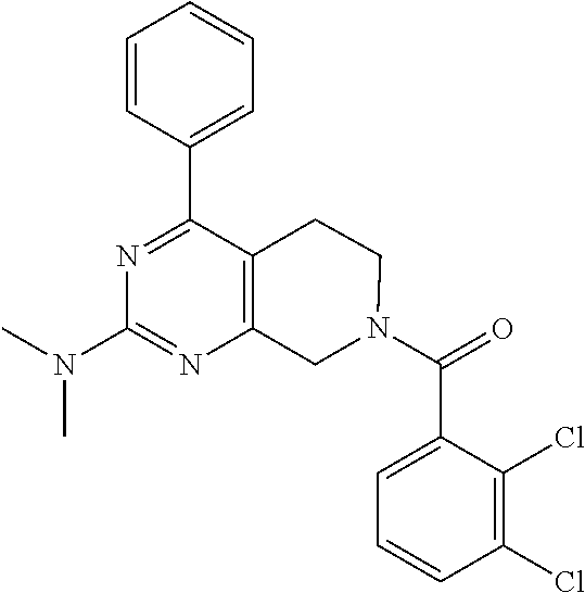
N1=C(C2=CC=CC=C2)C2=C(N=C1N(C)C)CN(C(=O)C1=CC=CC(Cl)=C1Cl)CC2
